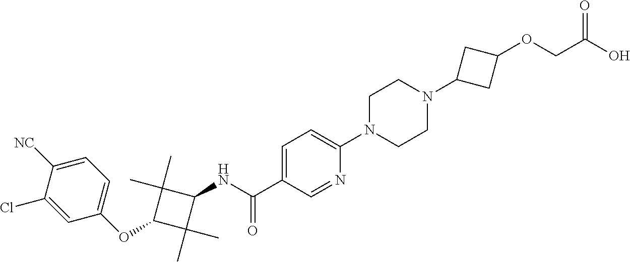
C1=C(C(NC2C(C)(C)C(OC3=CC=C([NC])C(Cl)=C3)C2(C)C)=O)C=NC(N2CCN(C3CC(OCC(O)=O)C3)CC2)=C1
